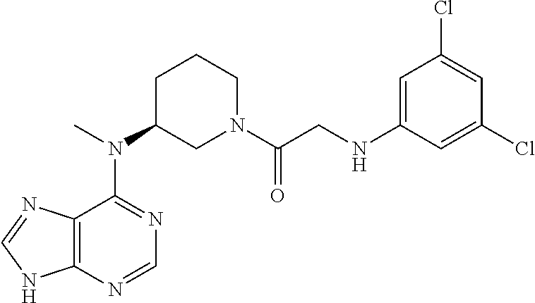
N(C1CN(C(CNC2=CC(Cl)=CC(Cl)=C2)=O)CCC1)(C1=NC=NC2=C1N=CN2)C
